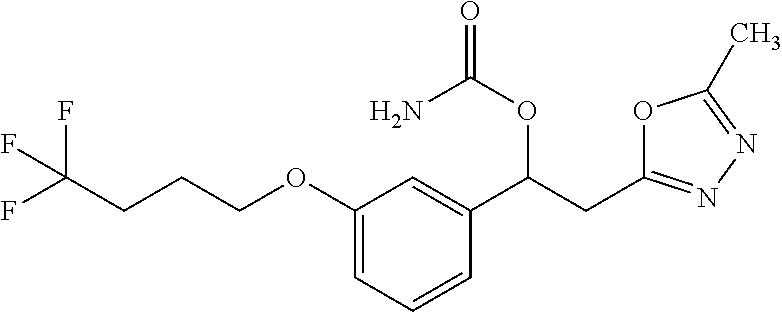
O=C(N)OC(C1=CC(OCCCC(F)(F)F)=CC=C1)CC1=NN=C(C)O1
